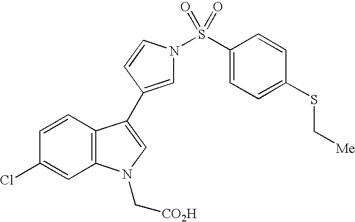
C1=CC2=C(C=C1Cl)N(C[CO2H])C=C2C1=CN(S(C2=CC=C(SC[Me])C=C2)(=O)=O)C=C1
